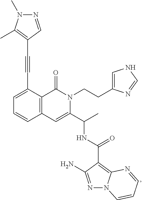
C12=C(C(C#CC3=C(C)N(C)N=C3)=CC=C1)C(=O)N(CCC1=CNC=N1)C(C(C)NC(C1=C3N(N=C1N)C=CC=N3)=O)=C2
